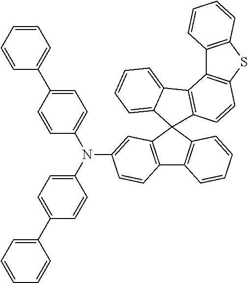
N(C1=CC=C(C2=CC=CC=C2)C=C1)(C1=CC=C(C2=CC=CC=C2)C=C1)C1=CC2=C(C3=C(C=CC=C3)C23C2=C(C4=C(SC5=C4C=CC=C5)C=C2)C2=CC=CC=C23)C=C1
